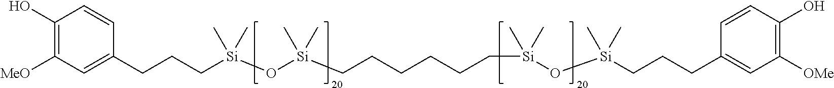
C1(O)=C([MeO])C=C(CCC[Si](O[Si](CCCCCC[Si](O[Si](C)(C)CCCC2=CC([OMe])=C(O)C=C2)(C)C)(C)C)(C)C)C=C1
